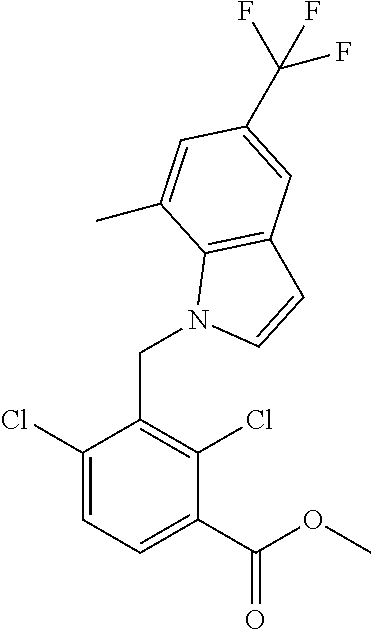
C1(Cl)=CC=C(C(OC)=O)C(Cl)=C1CN1C2=C(C=C1)C=C(C(F)(F)F)C=C2C
